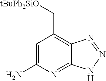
C1=C(N)N=C2C(=C1C[tBuPh2SiO])N=NN2
